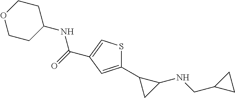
C1(C2CC2NCC2CC2)=CC(C(=O)NC2CCOCC2)=CS1
